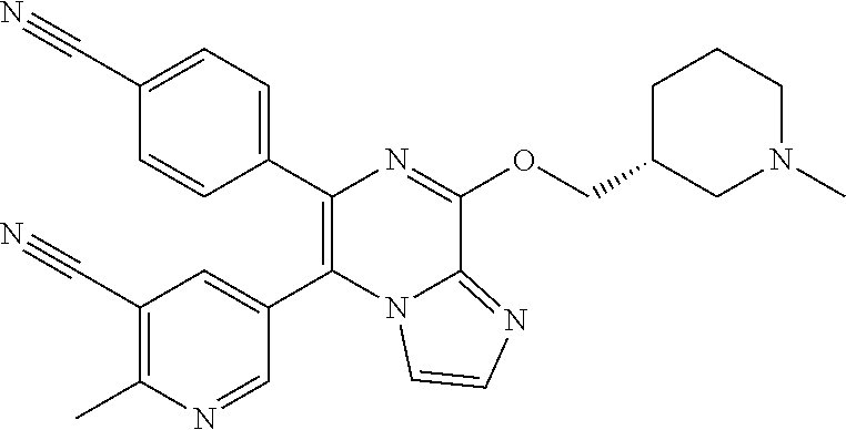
C1(C2=CC=C(C#N)C=C2)=C(C2=CC(C#N)=C(C)N=C2)N2C(=NC=C2)C(OCC2CN(C)CCC2)=N1
